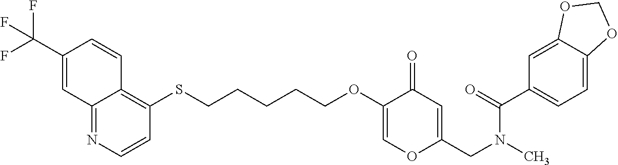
C12=NC=CC(SCCCCCOC3=COC(CN(C)C(=O)C4=CC=C5C(=C4)OCO5)=CC3=O)=C1C=CC(C(F)(F)F)=C2
